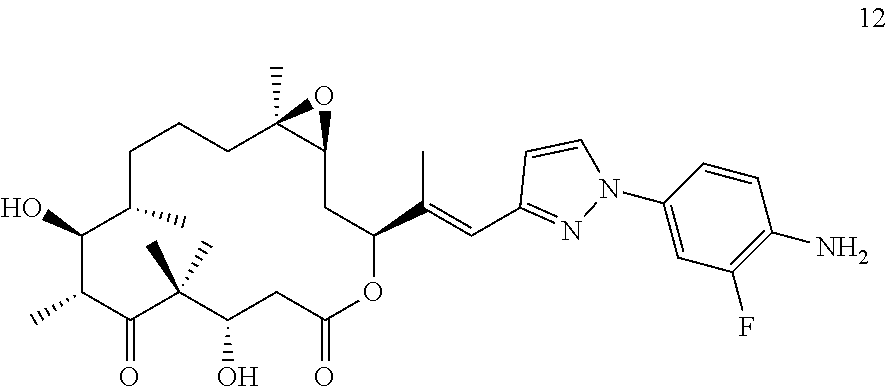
C1(O)C(C)C(=O)C(C)(C)C(O)CC(=O)OC(C(=CC2=NN(C3=CC(F)=C(N)C=C3)C=C2)C)CC2C(C)(CCCC1C)O2
